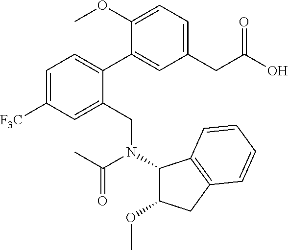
C1=C([F3C])C=C(CN(C2C(OC)CC3=C2C=CC=C3)C(C)=O)C(C2=CC(CC(=O)O)=CC=C2OC)=C1
